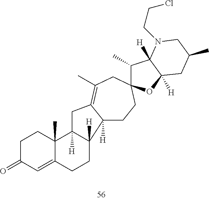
C1C(=O)C=C2C(C)(C1)C1([H])C([H])(CC2)C2([H])CCC3(CC(C)=C2C1)C(C)C1([H])C([H])(O3)CC(C)CN1CCCl
